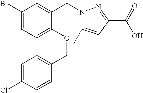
C1(Br)=CC=C(OCC2=CC=C(Cl)C=C2)C(CN2C(C)=CC(C(=O)O)=N2)=C1
